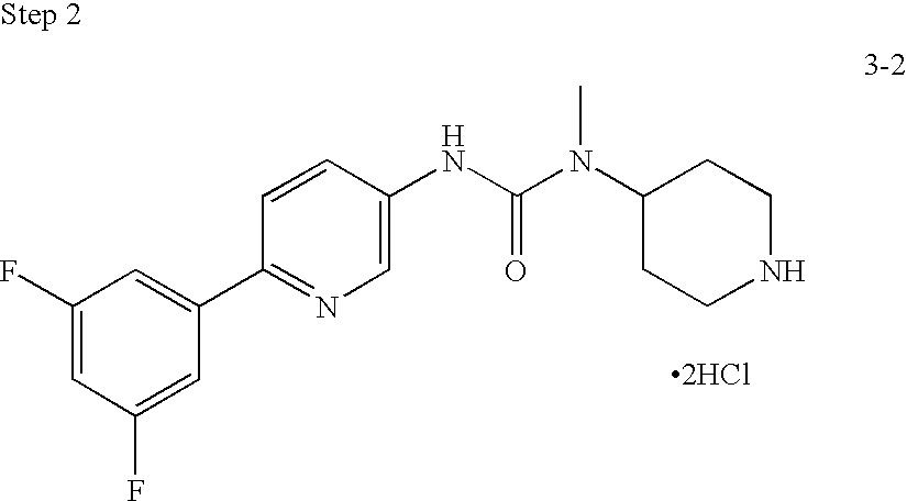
C1(C2=CC(F)=CC(F)=C2)=NC=C(NC(N(C2CCNCC2)C)=O)C=C1.[2HCl]
